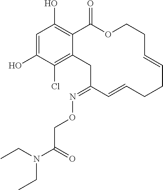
C1=C(O)C(Cl)=C2C(=C1O)C(=O)OCCC=CCCC=CC(=NOCC(N(CC)CC)=O)C2
